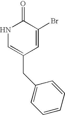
N1C=C(CC2=CC=CC=C2)C=C(Br)C1=O
